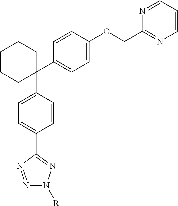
C1(C2=CC=C(OCC3=NC=CC=N3)C=C2)(C2=CC=C(C3=NN([R])N=N3)C=C2)CCCCC1
